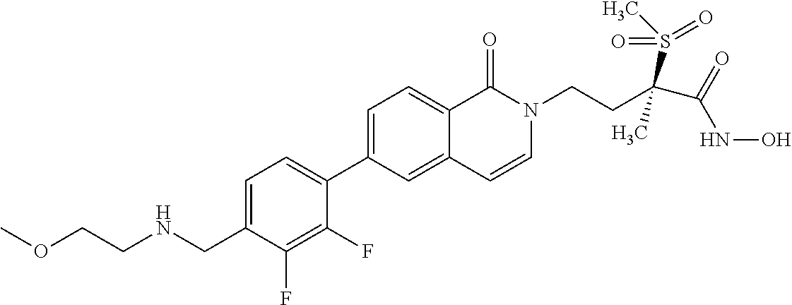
C1=C(CNCCOC)C(F)=C(F)C(C2=CC=C3C(=C2)C=CN(CCC(C(=O)NO)(S(C)(=O)=O)C)C3=O)=C1
